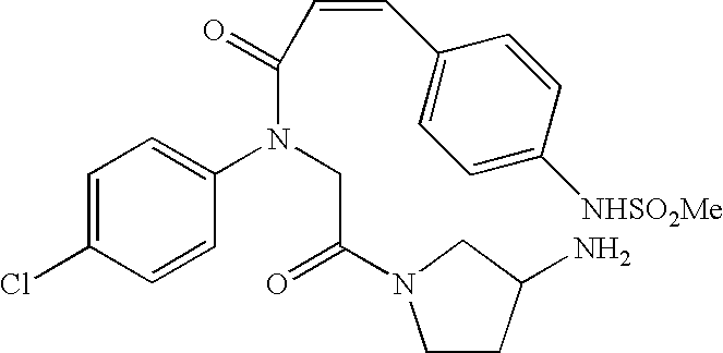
C1=C(Cl)C=CC(N(CC(=O)N2CCC(N)C2)C(=O)C=CC2=CC=C([NHSO2Me])C=C2)=C1
